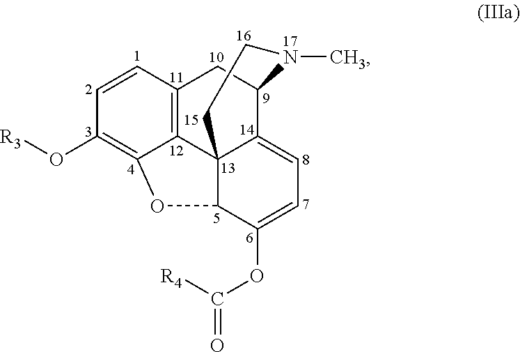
C1(O[R3])=C2C3=C(C=C1)CC1C4=CC=C(OC([R4])=O)C(C34CCN1C)O2
